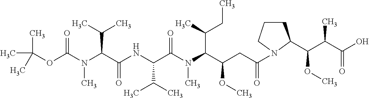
CC(OC(N(C(C(NC(C(N(C(C(CC(=O)N1CCCC1C(C(C(O)=O)C)OC)OC)C(C)CC)C)=O)C(C)C)=O)C(C)C)C)=O)(C)C
